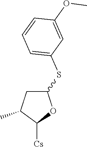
C1C(SC2=CC=CC(OC)=C2)OC([Cs])C1C
